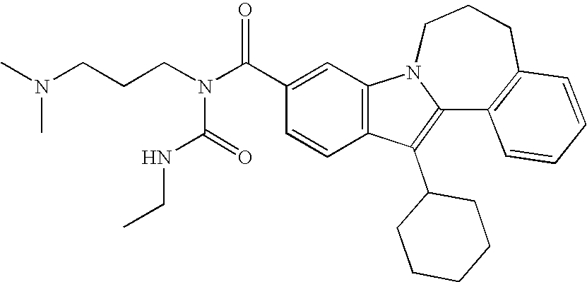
C1(C(N(CCCN(C)C)C(=O)NCC)=O)=CC2=C(C=C1)C(C1CCCCC1)=C1N2CCCC2=C1C=CC=C2
